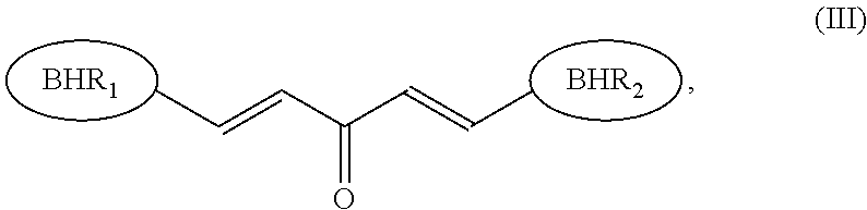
[BHR1].[BHR2].C(C(C=CC)=O)=CC
